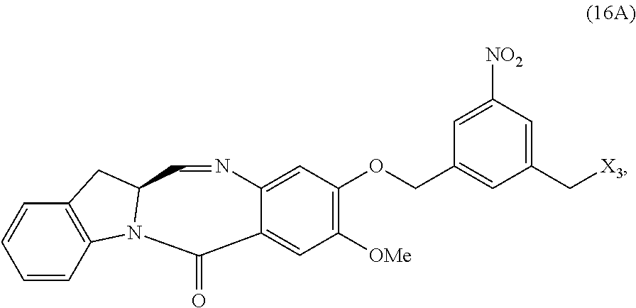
C1(OCC2=CC(C[X3])=CC([NO2])=C2)=C([OMe])C=C2C(=C1)N=CC1N(C2=O)C2=C(C=CC=C2)C1
